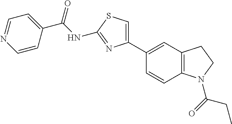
C1(C(NC2=NC(C3=CC4=C(C=C3)N(C(=O)CC)CC4)=CS2)=O)=CC=NC=C1
